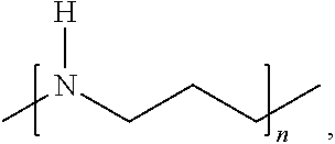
CN(CCCC)[H]
